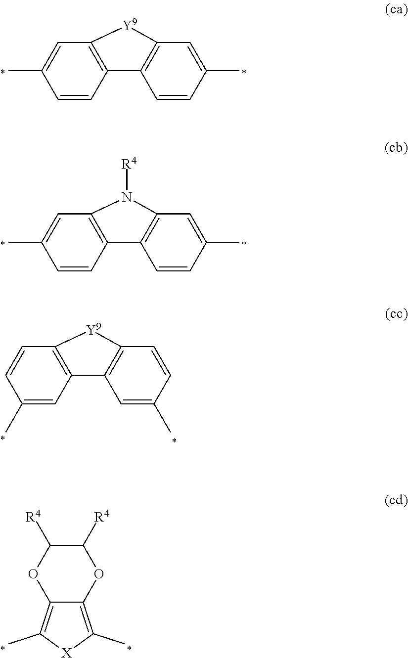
C1=CC2=C(C=C1C)[Y9]C1=C2C=CC(C)=C1.C1=CC2=C(C=C1C)N([R4])C1=C2C=CC(C)=C1.C1(C)=CC2=C(C=C1)[Y9]C1=C2C=C(C)C=C1.C12=C(C)[X]C(C)=C1OC([R4])C([R4])O2
